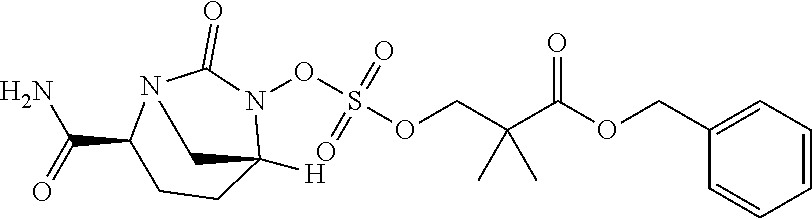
S(OCC(C(OCC1=CC=CC=C1)=O)(C)C)(ON1C(=O)N2C(C(=O)N)CCC1([H])C2)(=O)=O
